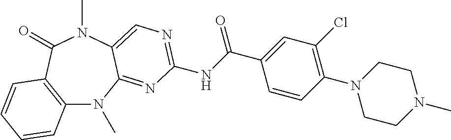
C12=C(C(=O)N(C)C3=CN=C(NC(C4=CC(Cl)=C(N5CCN(C)CC5)C=C4)=O)N=C3N1C)C=CC=C2
